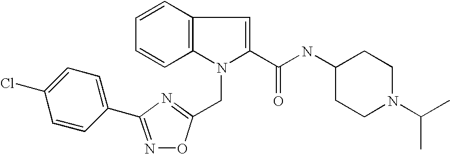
C1=CC2=C(C=C1)N(CC1=NC(C3=CC=C(Cl)C=C3)=NO1)C(C(NC1CCN(C(C)C)CC1)=O)=C2
